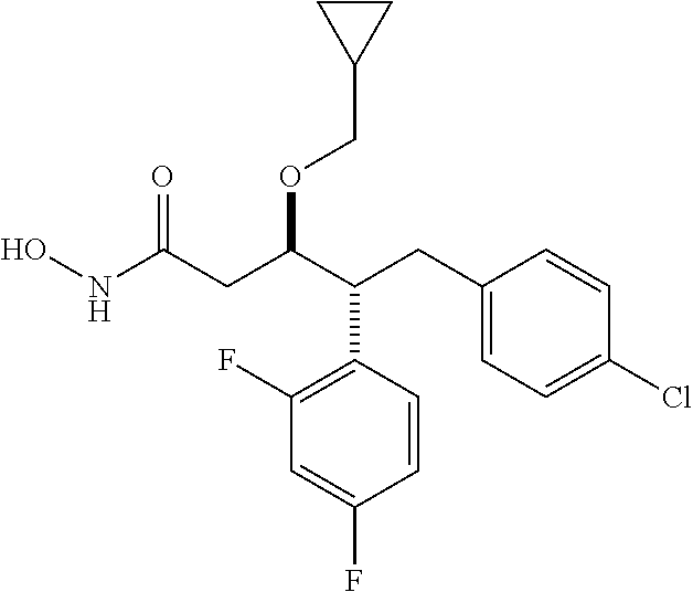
C1=CC(C(C(CC(NO)=O)OCC2CC2)CC2=CC=C(Cl)C=C2)=C(F)C=C1F
